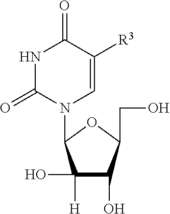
N1C(=O)N(C2C([H])(O)C(O)C(CO)O2)C=C([R3])C1=O
